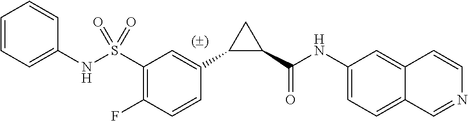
C1(C(NC2=CC=C3C=NC=CC3=C2)=O)CC1C1=CC(S(NC2=CC=CC=C2)(=O)=O)=C(F)C=C1
